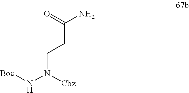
[Boc]NN(CCC(N)=O)[Cbz]
